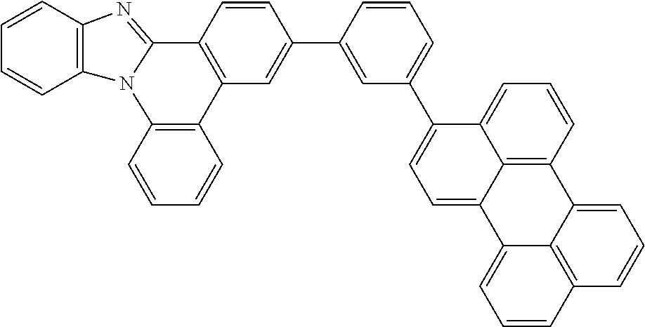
C1=CC2=C(C=C1)N1C(=NC3=C1C=CC=C3)C1=C2C=C(C2=CC(C3=CC=C4C5=C(C=CC=C35)C3=CC=CC5=C3C4=CC=C5)=CC=C2)C=C1
